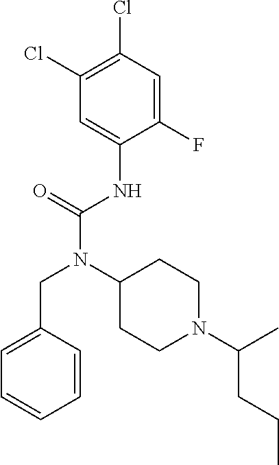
C1=C(CN(C(NC2=CC(Cl)=C(Cl)C=C2F)=O)C2CCN(C(CCC)C)CC2)C=CC=C1
